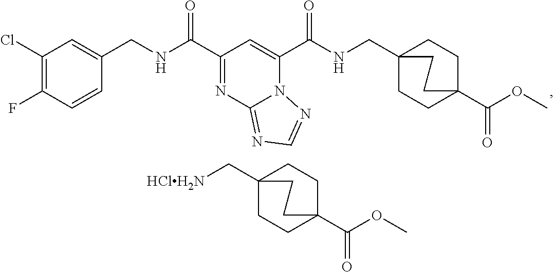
C(=O)(C1=CC(C(=O)NCC2=CC(Cl)=C(F)C=C2)=NC2=NC=NN21)NCC12CCC(C(OC)=O)(CC1)CC2.[HClH2N]CC12CCC(C(OC)=O)(CC1)CC2
